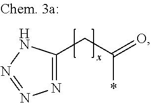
N1=C(CC(*)=O)NN=N1
